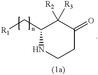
C1(C[R1])NCCC(=O)C1([R3])[R2]
